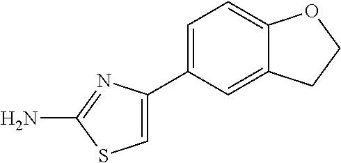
C1(C2=CSC(N)=N2)=CC=C2C(=C1)CCO2
